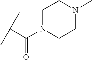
C(C(=O)N1CCN(C)CC1)(C)C
